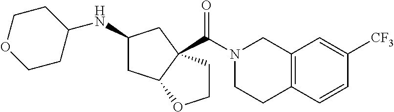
C1OCCC(NC2CC3C(C(N4CCC5=C(C4)C=C([CF3])C=C5)=O)(C2)CCO3)C1
